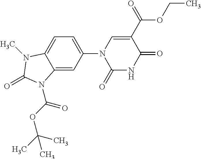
C1(=O)NC(=O)C(C(OCC)=O)=CN1C1=CC=C2C(=C1)N(C(OC(C)(C)C)=O)C(=O)N2C
